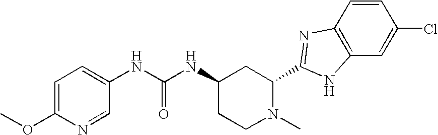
N(C(NC1CCN(C)C(C2=NC3=C(C=C(Cl)C=C3)N2)C1)=O)C1=CC=C(OC)N=C1
